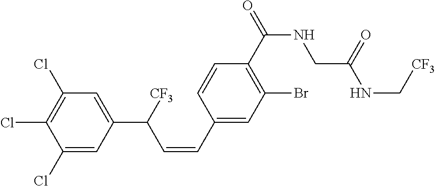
C1=CC(C(=O)NCC(=O)NC[CF3])=C(Br)C=C1C=CC(C1=CC(Cl)=C(Cl)C(Cl)=C1)[CF3]
